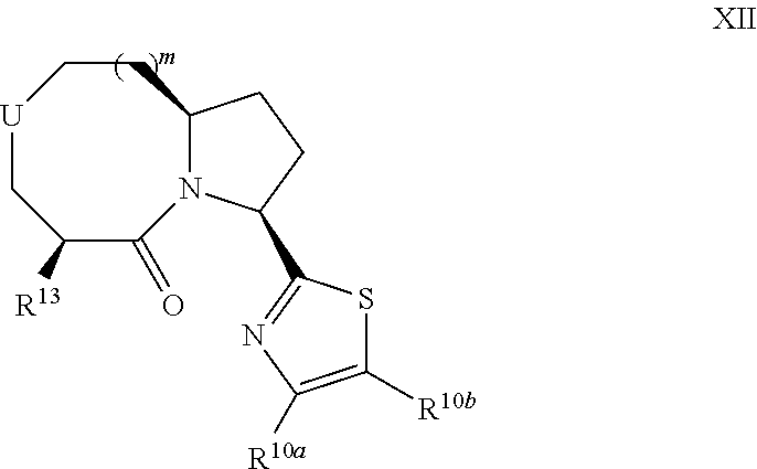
[U]1CC([R13])C(=O)N2C(CC1)CCC2C1=NC([R10a])=C([R10b])S1
